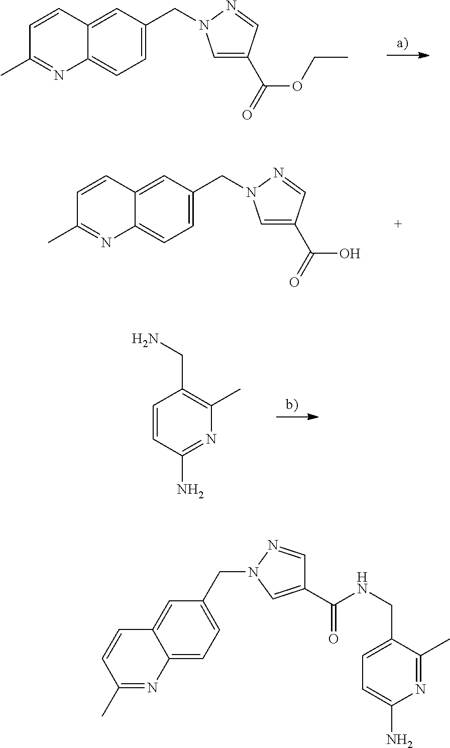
C1=CC(N)=NC(C)=C1CN.C1(CN2C=C(C(=O)OCC)C=N2)=CC=C2C(=C1)C=CC(C)=N2.C1(CN2C=C(C(=O)O)C=N2)=CC=C2C(=C1)C=CC(C)=N2.C(C1=CN(CC2=CC=C3N=C(C)C=CC3=C2)N=C1)(NCC1=CC=C(N)N=C1C)=O
